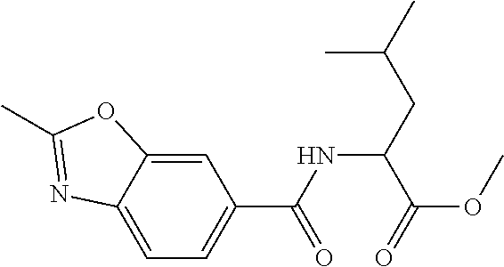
C12=CC(C(NC(CC(C)C)C(OC)=O)=O)=CC=C1N=C(C)O2
